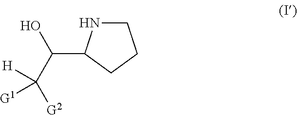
C1NC(C(C([G2])([G1])[H])O)CC1
